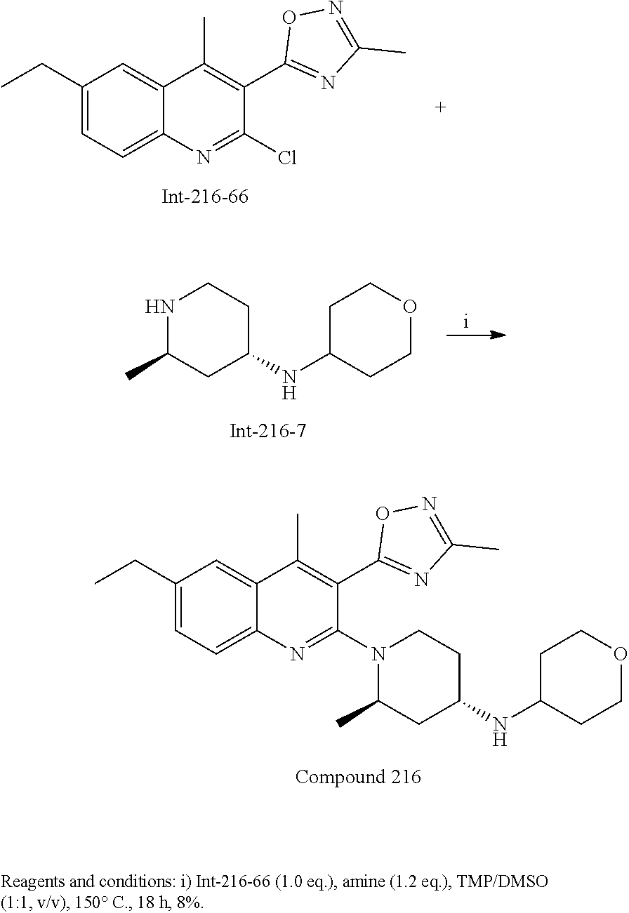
C1(CC)=CC=C2C(=C1)C(C)=C(C1=NC(C)=NO1)C(Cl)=N2.N1C(C)CC(NC2CCOCC2)CC1.C1(CC)=CC=C2C(=C1)C(C)=C(C1=NC(C)=NO1)C(N1C(C)CC(NC3CCOCC3)CC1)=N2
